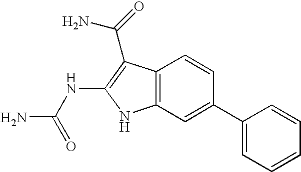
C12=C(C=C(C3=CC=CC=C3)C=C1)NC(NC(N)=O)=C2C(N)=O
